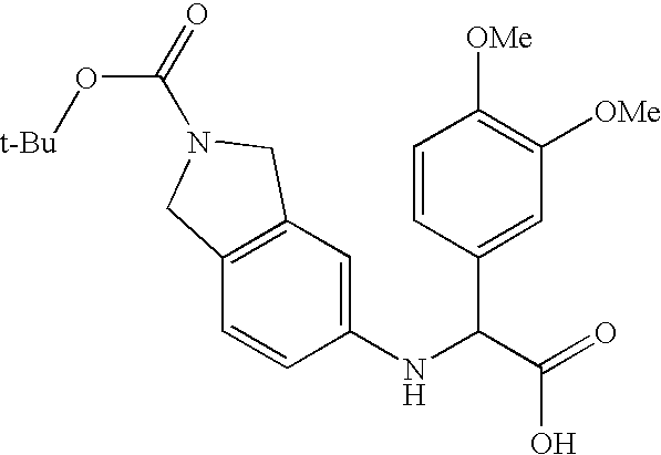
[t-Bu]OC(=O)N1CC2=C(C=CC(NC(C(=O)O)C3=CC([OMe])=C([OMe])C=C3)=C2)C1
